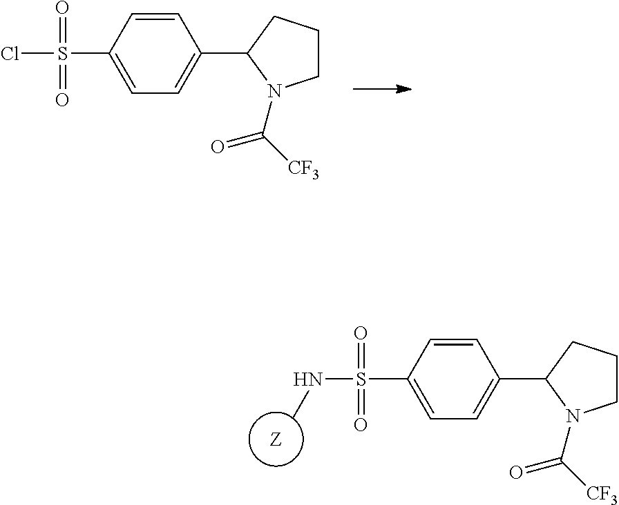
C1=C(S(=O)(=O)Cl)C=CC(C2CCCN2C(=O)[CF3])=C1.[Z].C1=C(S(=O)(=O)NC)C=CC(C2CCCN2C(=O)[CF3])=C1
